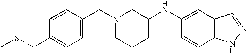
C1=CC(CN2CCCC(NC3=CC4=C(C=C3)NN=C4)C2)=CC=C1CSC
